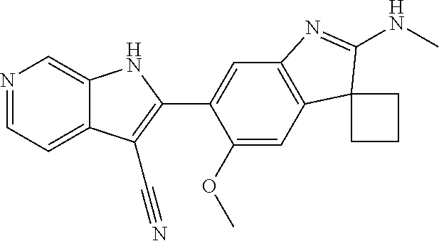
C12=C(C=C(C3=C(C#N)C4=CC=NC=C4N3)C(OC)=C1)N=C(NC)C21CCC1
